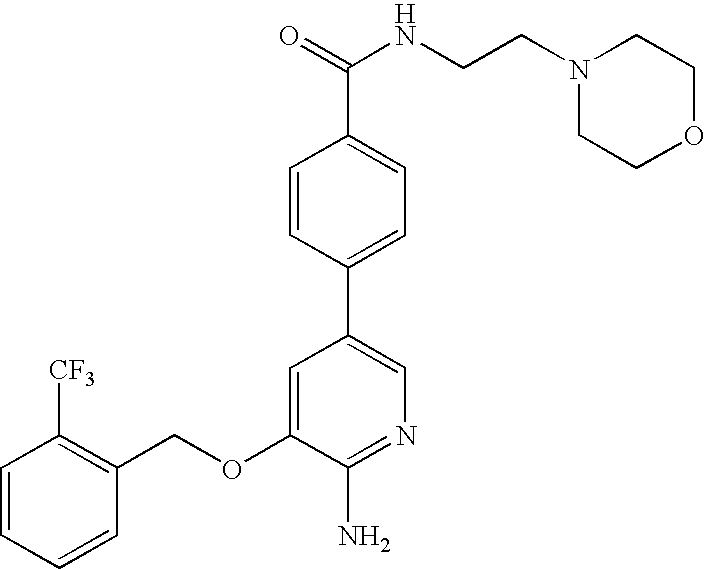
C1=CC=CC(COC2=CC(C3=CC=C(C(=O)NCCN4CCOCC4)C=C3)=CN=C2N)=C1[CF3]
